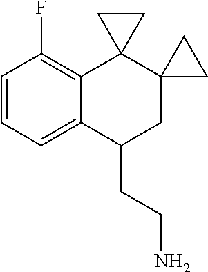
C1=CC=C2C(=C1F)C1(C3(CC2CCN)CC3)CC1
